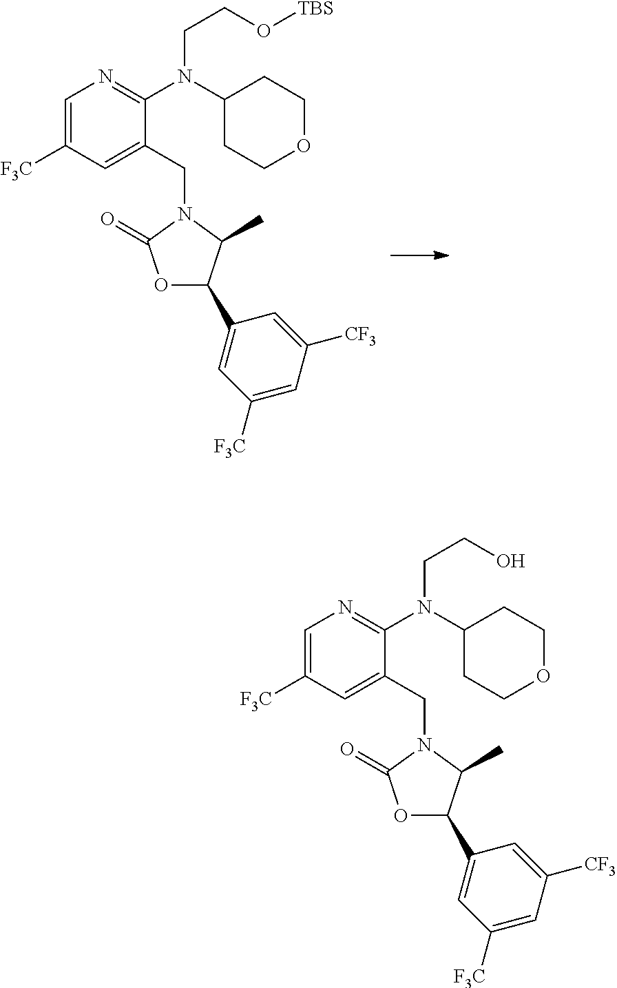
C1=C([F3C])C=C(CN2C(C)C(C3=CC([F3C])=CC([CF3])=C3)OC2=O)C(N(C2CCOCC2)CCO[TBS])=N1.C1=C([F3C])C=C(CN2C(C)C(C3=CC([F3C])=CC([CF3])=C3)OC2=O)C(N(C2CCOCC2)CCO)=N1
